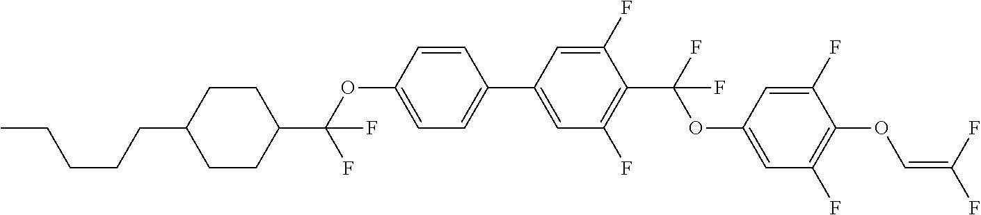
C1CC(C(OC2=CC=C(C3=CC(F)=C(C(F)(OC4=CC(F)=C(OC=C(F)F)C(F)=C4)F)C(F)=C3)C=C2)(F)F)CCC1CCCCC
